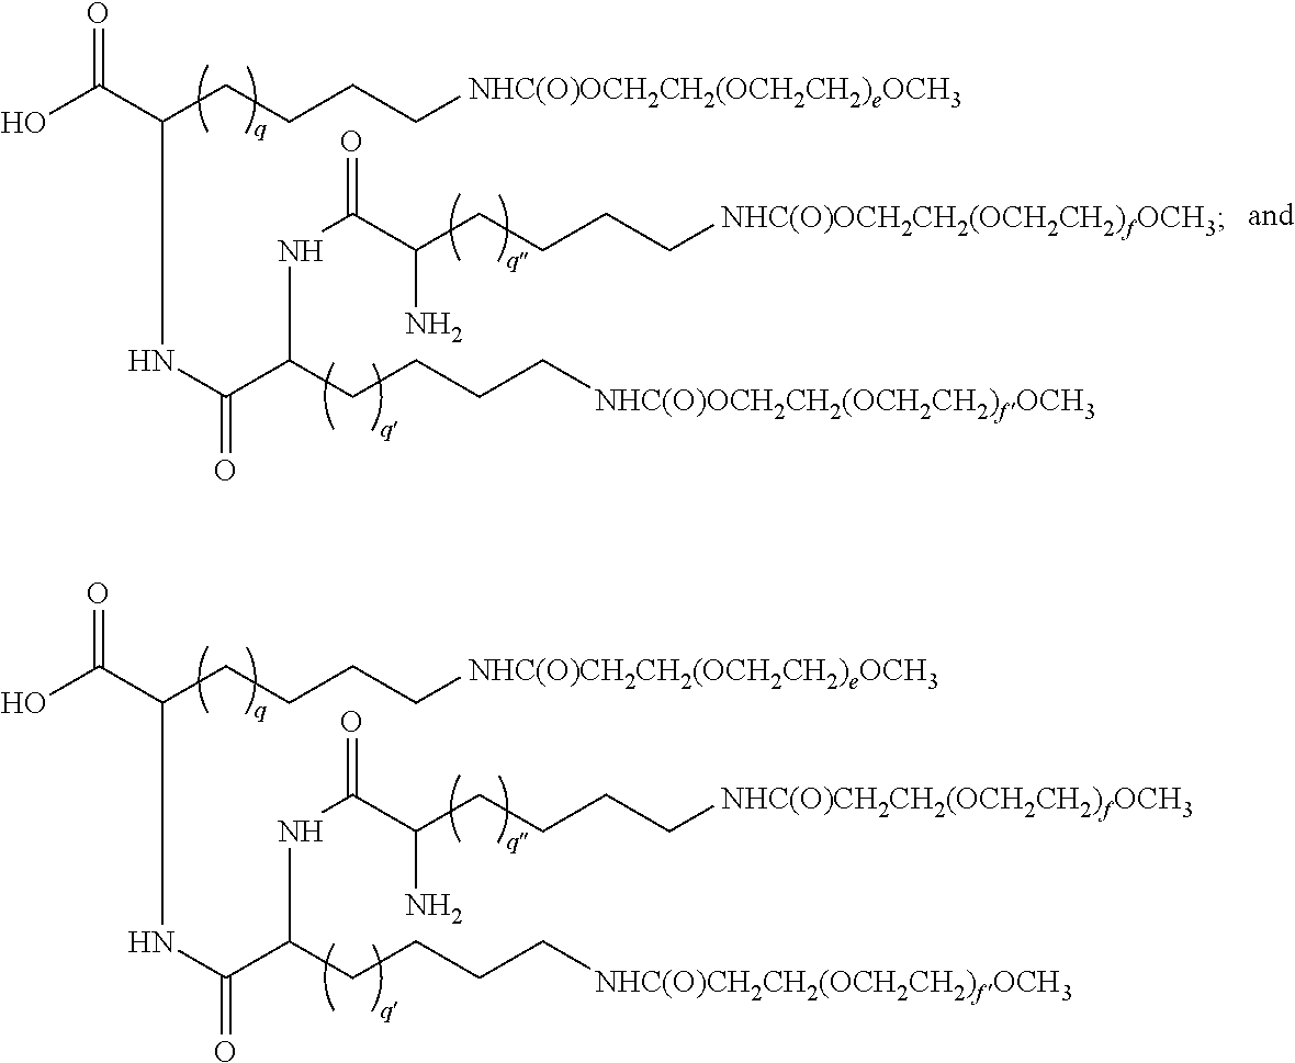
OC(C(CCCC[NHC(O)OCH2CH2(OCH2CH2)eOCH3])NC(=O)C(NC(C(CCCC[NHC(O)OCH2CH2(OCH2CH2)fOCH3])N)=O)CCCC[NHC(O)OCH2CH2(OCH2CH2)fOCH3])=O.OC(C(CCCC[NHC(O)CH2CH2(OCH2CH2)eOCH3])NC(=O)C(NC(C(CCCC[NHC(O)CH2CH2(OCH2CH2)fOCH3])N)=O)CCCC[NHC(O)CH2CH2(OCH2CH2)fOCH3])=O
